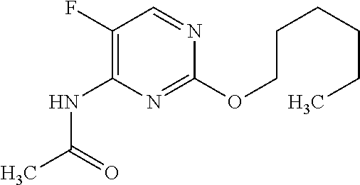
C(OC1=NC(NC(C)=O)=C(F)C=N1)CCCCC
